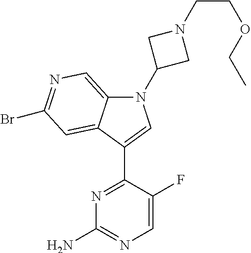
N1=C(C2=CN(C3CN(CCOCC)C3)C3=CN=C(Br)C=C32)C(F)=CN=C1N
